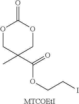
[MTCOEtI].O1CC(C)(C(=O)OCCI)COC1=O
